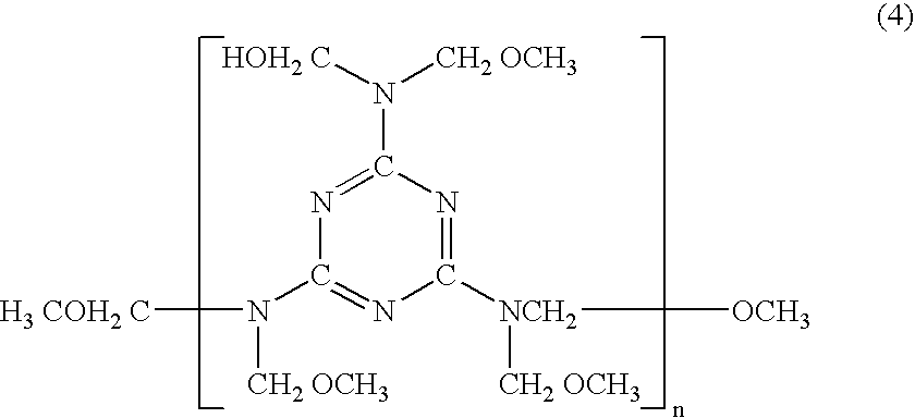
N1=C(N([CH2 OCH3])[HOH2 C])N=C([NCH2]([CH2 OCH3])[OCH3])N=C1N([CH2 OCH3])[H3 COH2 C]
